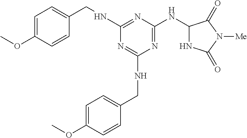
N(C1=NC(NC2NC(=O)N([Me])C2=O)=NC(NCC2=CC=C(OC)C=C2)=N1)CC1=CC=C(OC)C=C1
